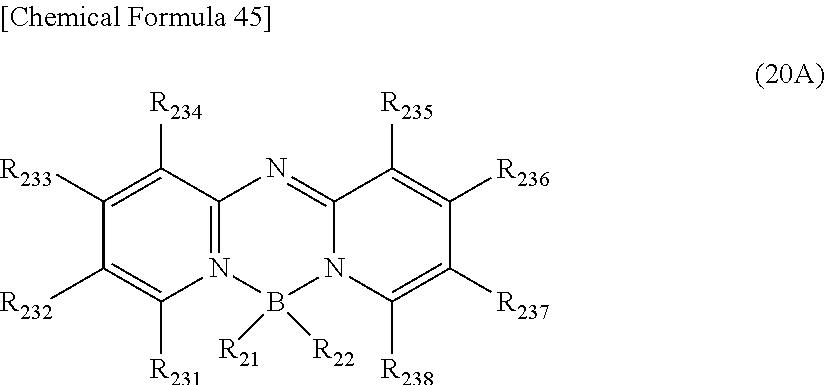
C1([R234])=C([R233])C([R232])=C([R231])N2=C1N=C1N(B2([R21])[R22])C([R238])=C([R237])C([R236])=C1[R235]
